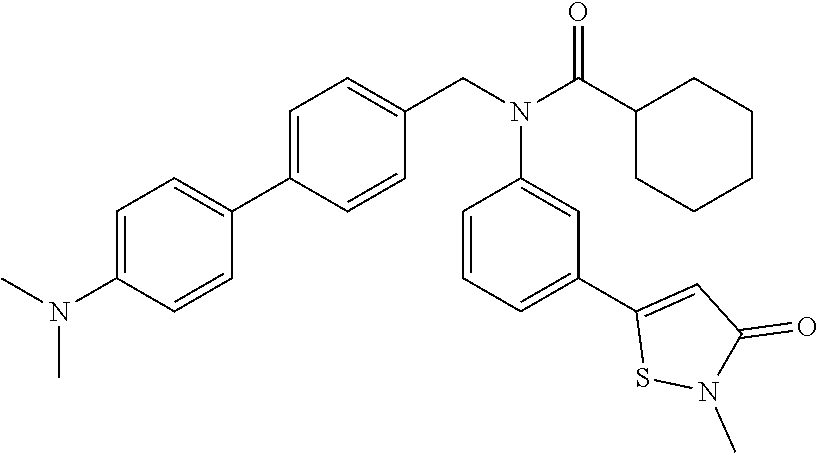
C1=C(N(C)C)C=CC(C2=CC=C(CN(C(C3CCCCC3)=O)C3=CC(C4=CC(=O)N(C)S4)=CC=C3)C=C2)=C1
